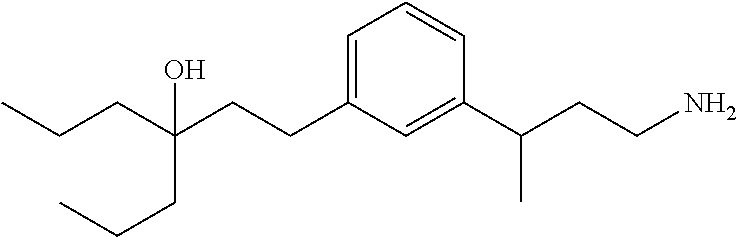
CCCC(CCC1=CC=CC(C(CCN)C)=C1)(O)CCC
